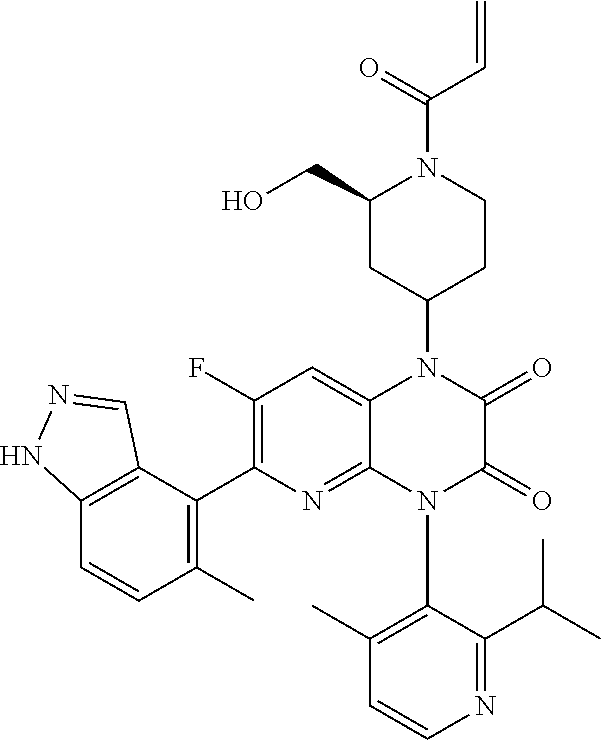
C1(F)=C(C2=C(C)C=CC3=C2C=NN3)N=C2C(=C1)N(C1CCN(C(=O)C=C)C(CO)C1)C(=O)C(=O)N2C1=C(C)C=CN=C1C(C)C
